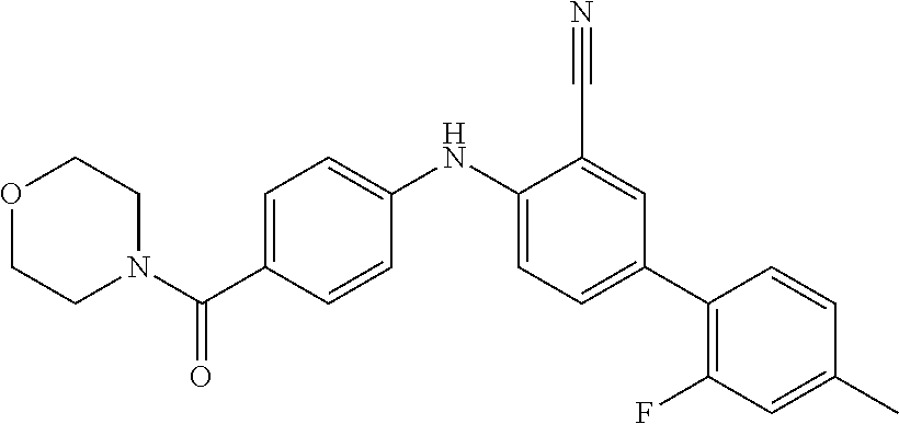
O1CCN(C(C2=CC=C(NC3=CC=C(C4=C(F)C=C(C)C=C4)C=C3C#N)C=C2)=O)CC1
